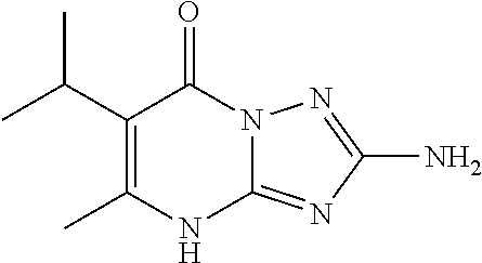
CC1=C(C(C)C)C(=O)N2C(=NC(N)=N2)N1
